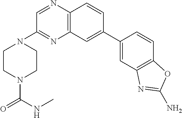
C12=C(C=C(C3=CC4=C(C=C3)OC(N)=N4)C=C1)N=C(N1CCN(C(NC)=O)CC1)C=N2
